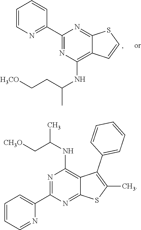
C1=CC=NC(C2=NC(NC(C)C[CH3O])=C3C(=N2)SC(C)=C3C2=CC=CC=C2)=C1.N1=C(C2=NC=CC=C2)N=C2C(=C1NC(C)CC[H3CO])C=CS2
